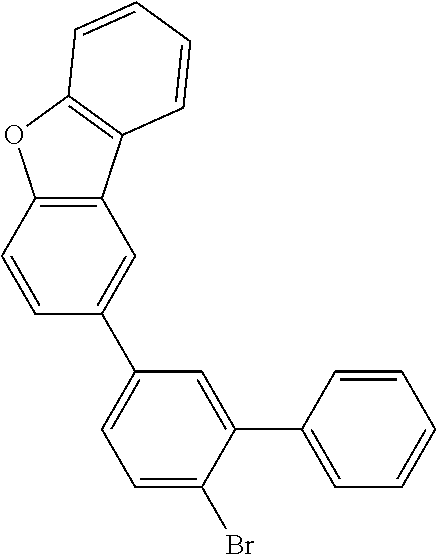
C1=C(Br)C(C2=CC=CC=C2)=CC(C2=CC3=C(C=C2)OC2=C3C=CC=C2)=C1
